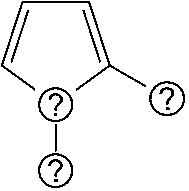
C1=C(C)C(C)C=C1
